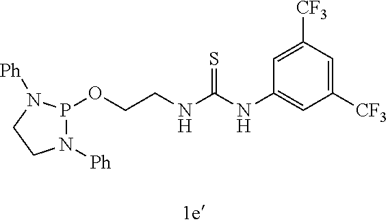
P1(OCCNC(NC2=CC([CF3])=CC([CF3])=C2)=S)N([Ph])CCN1[Ph]
